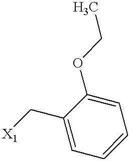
C1=C(C[X1])C(OCC)=CC=C1
